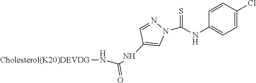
C1=NN(C(NC2=CC=C(Cl)C=C2)=S)C=C1NC(N[Cholesterol(K20)DEVDG])=O
